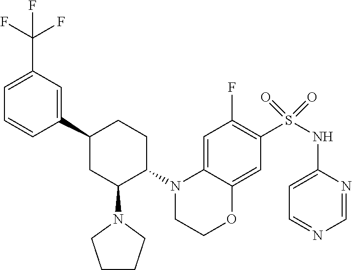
C1=CC(C2CC(N3CCCC3)C(N3C4=CC(F)=C(S(=O)(=O)NC5=CC=NC=N5)C=C4OCC3)CC2)=CC(C(F)(F)F)=C1
